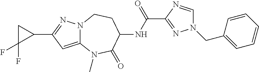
C1C(F)(F)C1C1=NN2C(=C1)N(C)C(=O)C(NC(C1=NN(CC3=CC=CC=C3)C=N1)=O)CC2
